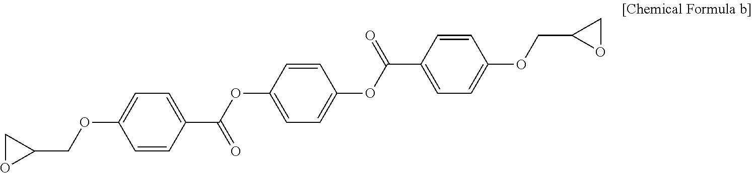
C1(COC2=CC=C(C(OC3=CC=C(OC(C4=CC=C(OCC5OC5)C=C4)=O)C=C3)=O)C=C2)CO1
